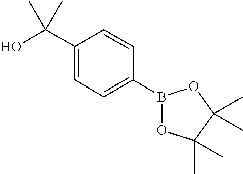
C1(B2OC(C)(C)C(C)(C)O2)=CC=C(C(O)(C)C)C=C1
